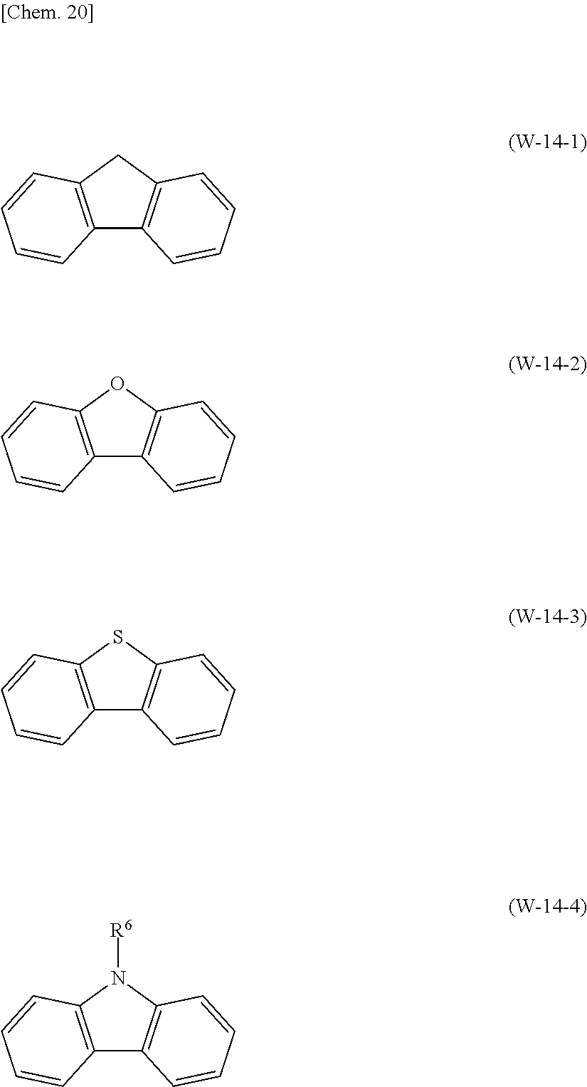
C12=C(CC3=C1C=CC=C3)C=CC=C2.C12=C(OC3=C1C=CC=C3)C=CC=C2.C12=C(SC3=C1C=CC=C3)C=CC=C2.C12=C(N([R6])C3=C1C=CC=C3)C=CC=C2
